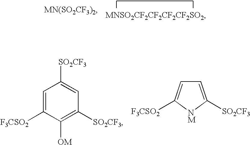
C1=C([SO2CF3])[NM]C([F3CSO2])=C1.C1=C([F3CSO2])C([OM])=C([SO2CF3])C=C1[SO2CF3]
